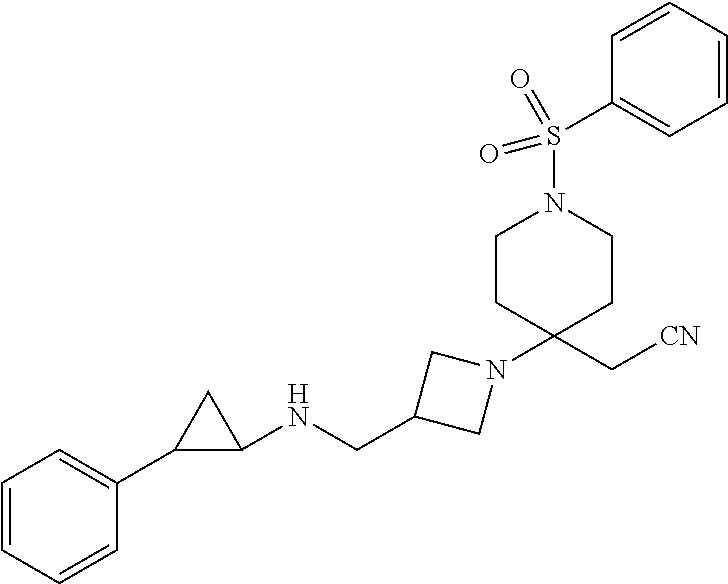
C1=CC=CC(C2C(NCC3CN(C4(C[CN])CCN(S(=O)(C5=CC=CC=C5)=O)CC4)C3)C2)=C1
